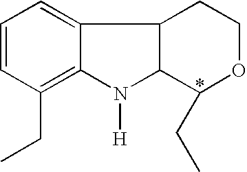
C1=CC(CC)=C2C(=C1)C1C(N2[H])C(CC)OCC1
